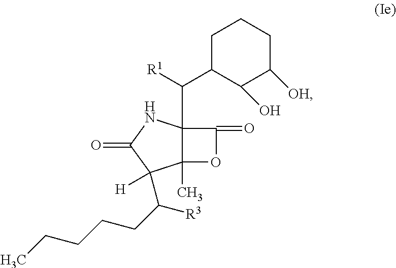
C12(C)C(C([R1])C3CCCC([OH])C3O)(NC(=O)C1(C(CCCCC)[R3])[H])C(=O)O2
